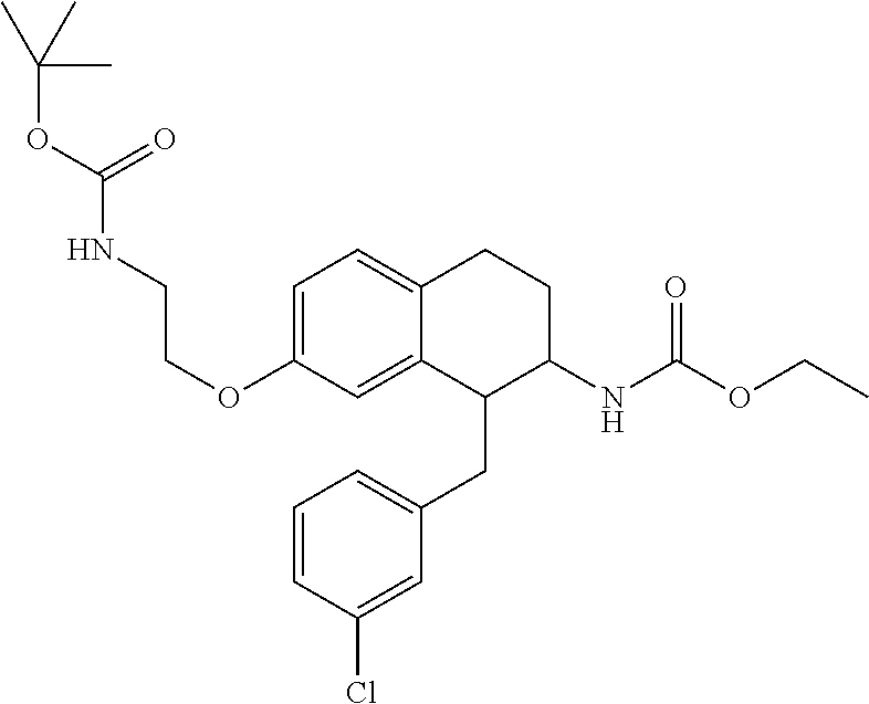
O(C1=CC=C2C(=C1)C(CC1=CC=CC(Cl)=C1)C(NC(OCC)=O)CC2)CCNC(OC(C)(C)C)=O
